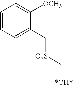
C1=CC=C(C[O2S]C[*CH*])C([OCH3])=C1
